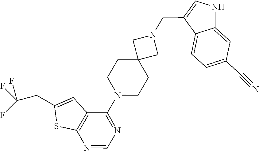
C12=C(C(N3CCC4(CC3)CN(CC3=CNC5=CC(C#N)=CC=C35)C4)=NC=N1)C=C(CC(F)(F)F)S2
